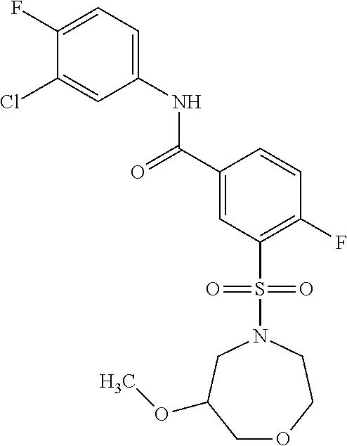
C1(F)=CC=C(NC(C2=CC(S(=O)(=O)N3CC(OC)COCC3)=C(F)C=C2)=O)C=C1Cl
